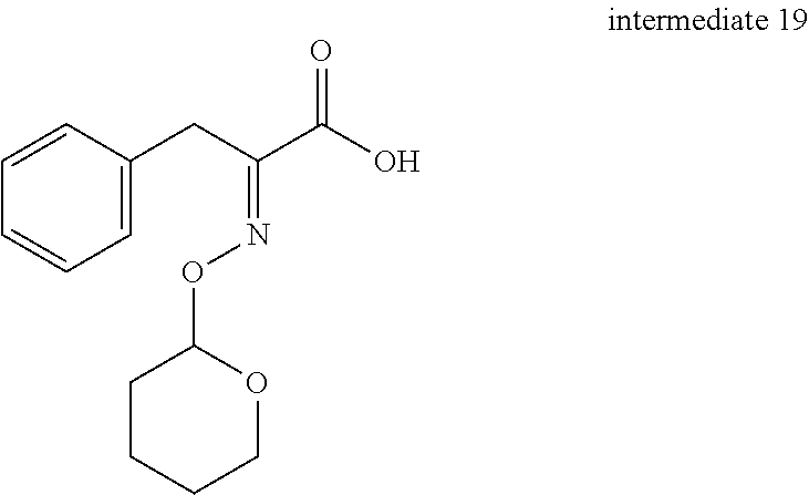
C1=CC=C(CC(C(O)=O)=NOC2CCCCO2)C=C1
